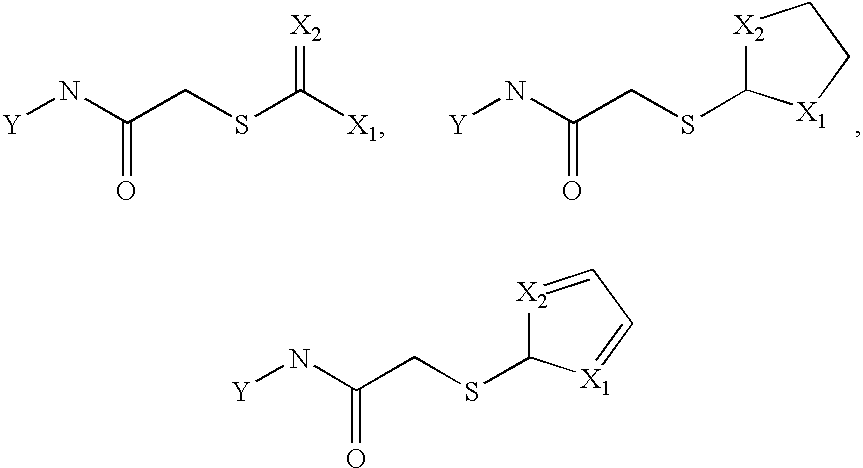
[Y]NC(CSC([X1])=[X2])=O.[Y]NC(CSC1[X2]CC[X1]1)=O.[Y]NC(CSC1[X2]=CC=[X1]1)=O
